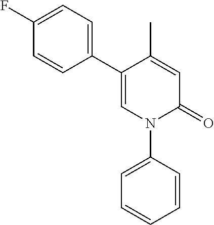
C1=C(C)C(C2=CC=C(F)C=C2)=CN(C2=CC=CC=C2)C1=O
